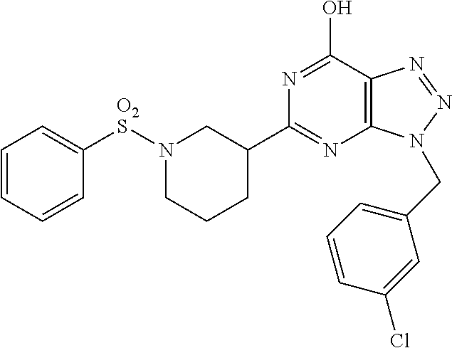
C12=C(C(O)=NC(C3CN([O2S]C4=CC=CC=C4)CCC3)=N1)N=NN2CC1=CC=CC(Cl)=C1
